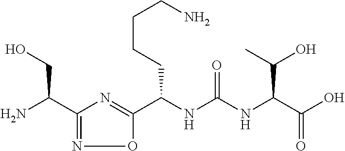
C(NC(NC(C(O)=O)C(O)C)=O)(CCCCN)C1=NC(C(N)CO)=NO1
